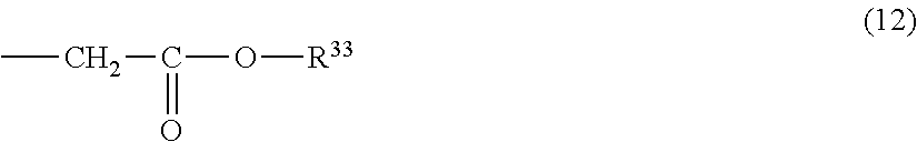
CCC(O[R33])=O
